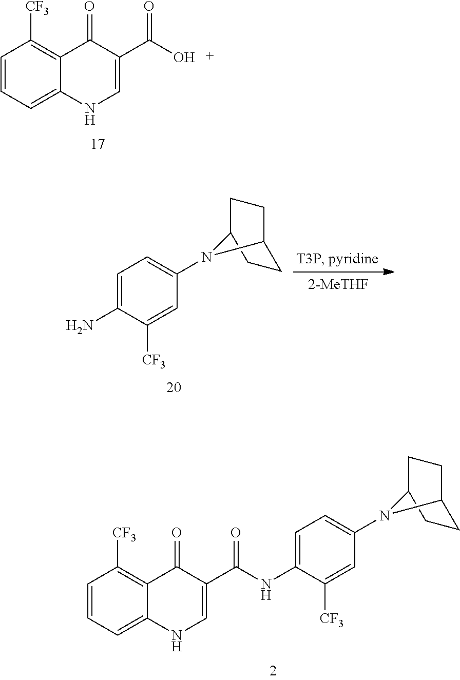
C12=C([CF3])C=CC=C1NC=C(C(O)=O)C2=O.C12=C([CF3])C=CC=C1NC=C(C(=O)NC1=CC=C(N3C4CCC3CC4)C=C1[CF3])C2=O.C1=C(N)C([CF3])=CC(N2C3CCC2CC3)=C1
